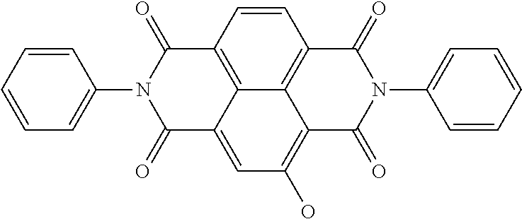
C1=CC(N2C(=O)C3=C4C(=CC(O)=C5C4=C(C=C3)C(=O)N(C3=CC=CC=C3)C5=O)C2=O)=CC=C1
